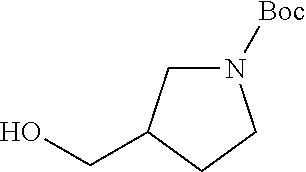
N1([Boc])CC(CO)CC1
